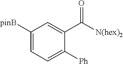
C1([pinB])=CC=C([Ph])C(C([N(hex)2])=O)=C1
